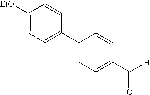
C1([EtO])=CC=C(C2=CC=C(C([H])=O)C=C2)C=C1
